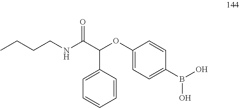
CCCCNC(C(OC1=CC=C(B(O)O)C=C1)C1=CC=CC=C1)=O
